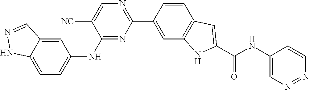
C1(NC2=CC=C3C(=C2)C=NN3)=NC(C2=CC3=C(C=C2)C=C(C(NC2=CN=NC=C2)=O)N3)=NC=C1[NC]
